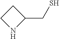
C1(CS)CCN1
